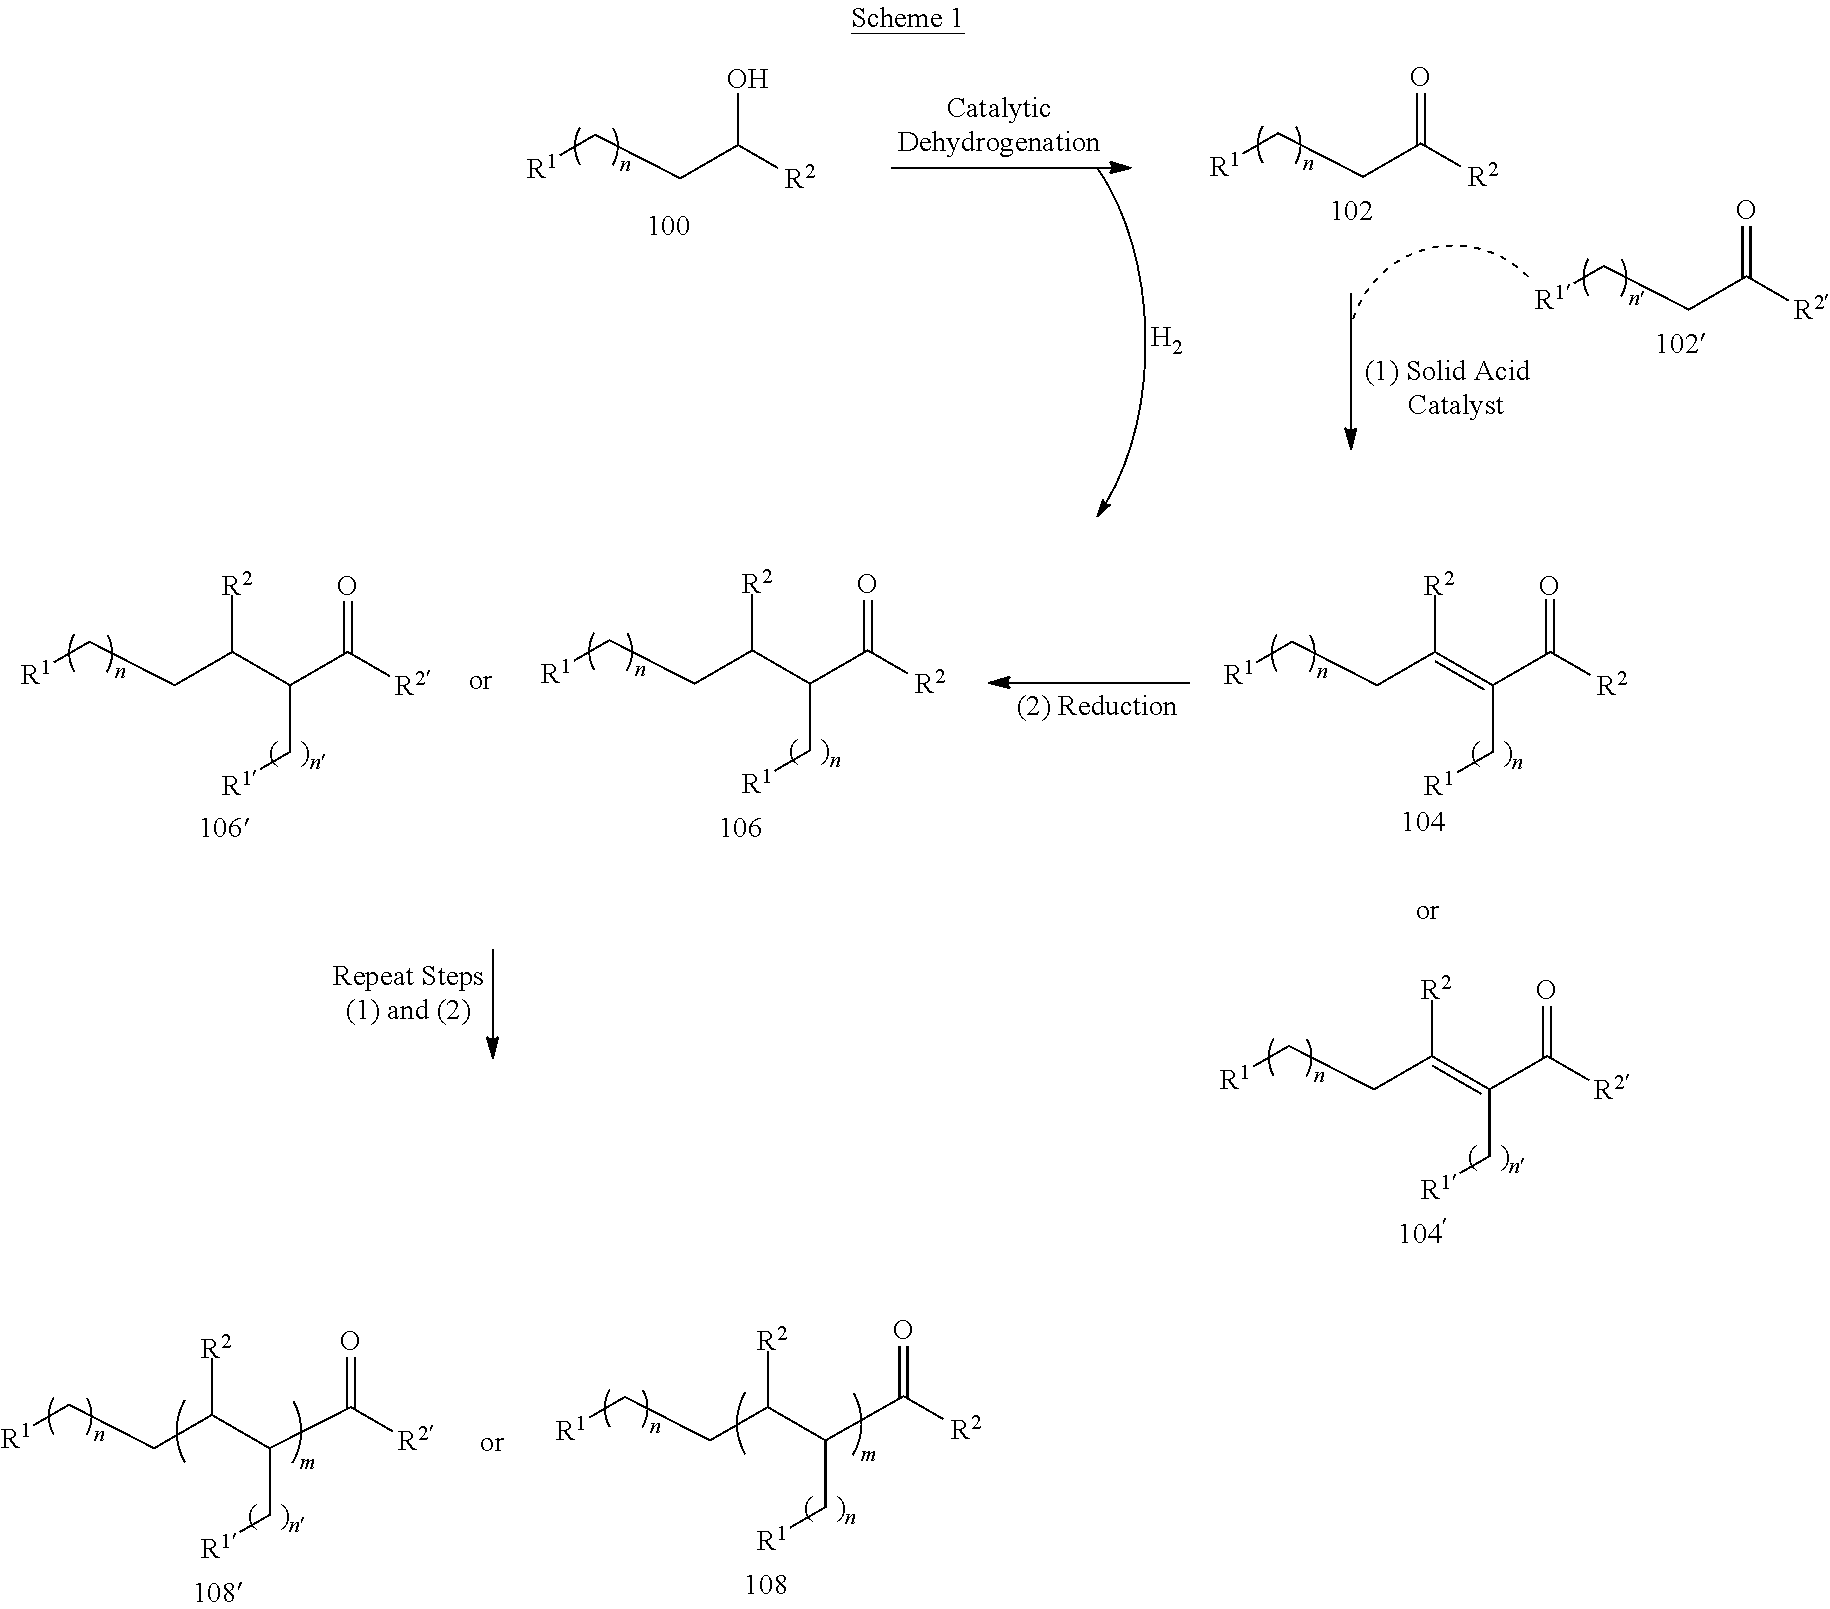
[R1]CCC(=C(C([R2])=O)C[R1])[R2].[R1]CCC(=C(C([R2])=O)C[R1])[R2].[R1]CCC(C(C([R2])=O)C[R1])[R2].[R1]CCC(C(C([R2])=O)C[R1])[R2].[R1]CCC(C(C([R2])=O)C[R1])[R2].[R1]CCC(C(C([R2])=O)C[R1])[R2].[R1]CCC([R2])O.[R1]CCC([R2])=O.[R1]CCC([R2])=O.[H2]
